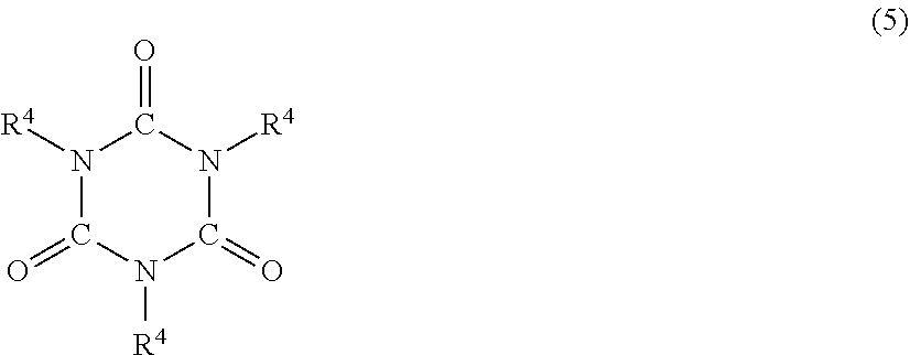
N1([R4])C(=O)N([R4])C(=O)N([R4])C1=O
